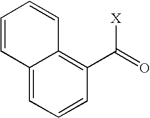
C12=CC=CC(C([X])=O)=C1C=CC=C2
